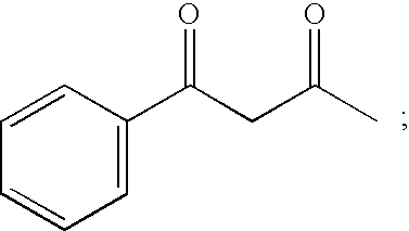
C1=CC=CC=C1C(CC(C)=O)=O
